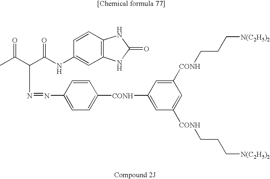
CC(C(C(NC1=CC2=C(C=C1)NC(=O)N2)=O)N=NC1=CC=C([CONH]C2=CC([CONH]CCC[N(C2H5)2])=CC([CONH]CCC[N(C2H5)2])=C2)C=C1)=O
